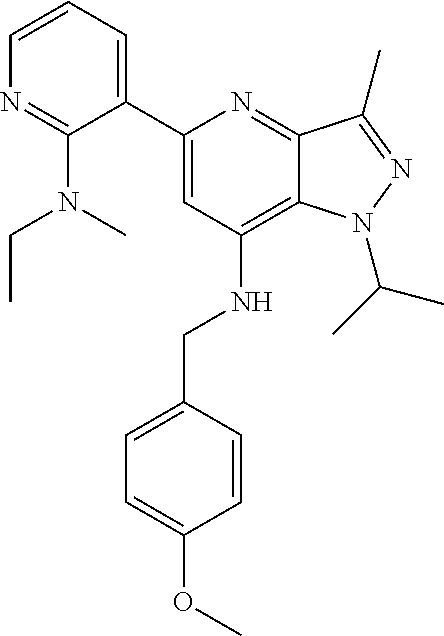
C12=C(NCC3=CC=C(OC)C=C3)C=C(C3=CC=CN=C3N(CC)C)N=C1C(C)=NN2C(C)C
